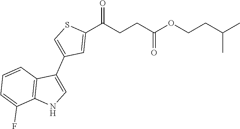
C1(C(CCC(OCCC(C)C)=O)=O)=CC(C2=CNC3=C2C=CC=C3F)=CS1
